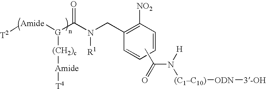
[NO2]C1=C(CN([R1])C(=O)[G]([(CH2)c][Amide][T4])[Amide][T2])C=CC=C1.CC(=O)N([H])[(C1C10)][ODN][3-OH]
